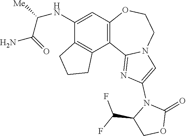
C(C1COC(=O)N1C1=CN2C(=N1)C1=C(C=C(NC(C(N)=O)[Me])C3=C1CCC3)OCC2)(F)F
